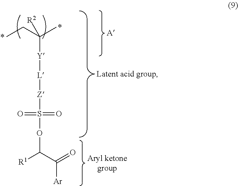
CCC(C)([Y][L][Z]S(OC([R1])C(=O)[Ar])(=O)=O)[R2]
